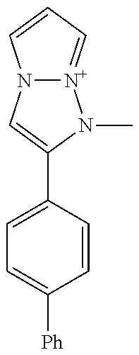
N12[N+](=CC=C1)N(C)C(C1=CC=C([Ph])C=C1)=C2
